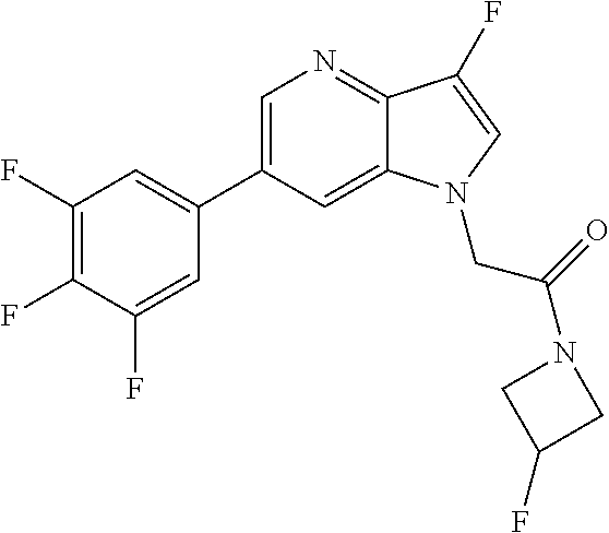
C1=C(C2=CC(F)=C(F)C(F)=C2)C=C2C(=N1)C(F)=CN2CC(N1CC(F)C1)=O
